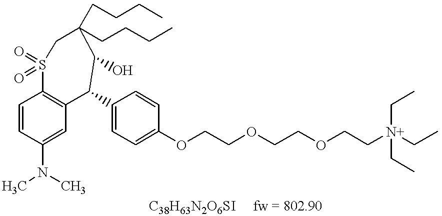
C1=CC(N(C)C)=CC2=C1S(=O)(=O)CC(CCCC)(CCCC)C(O)C2C1=CC=C(OCCOCCOCC[N+](CC)(CC)CC)C=C1.[C38H63N2O6SI].[fw = 802.90]
